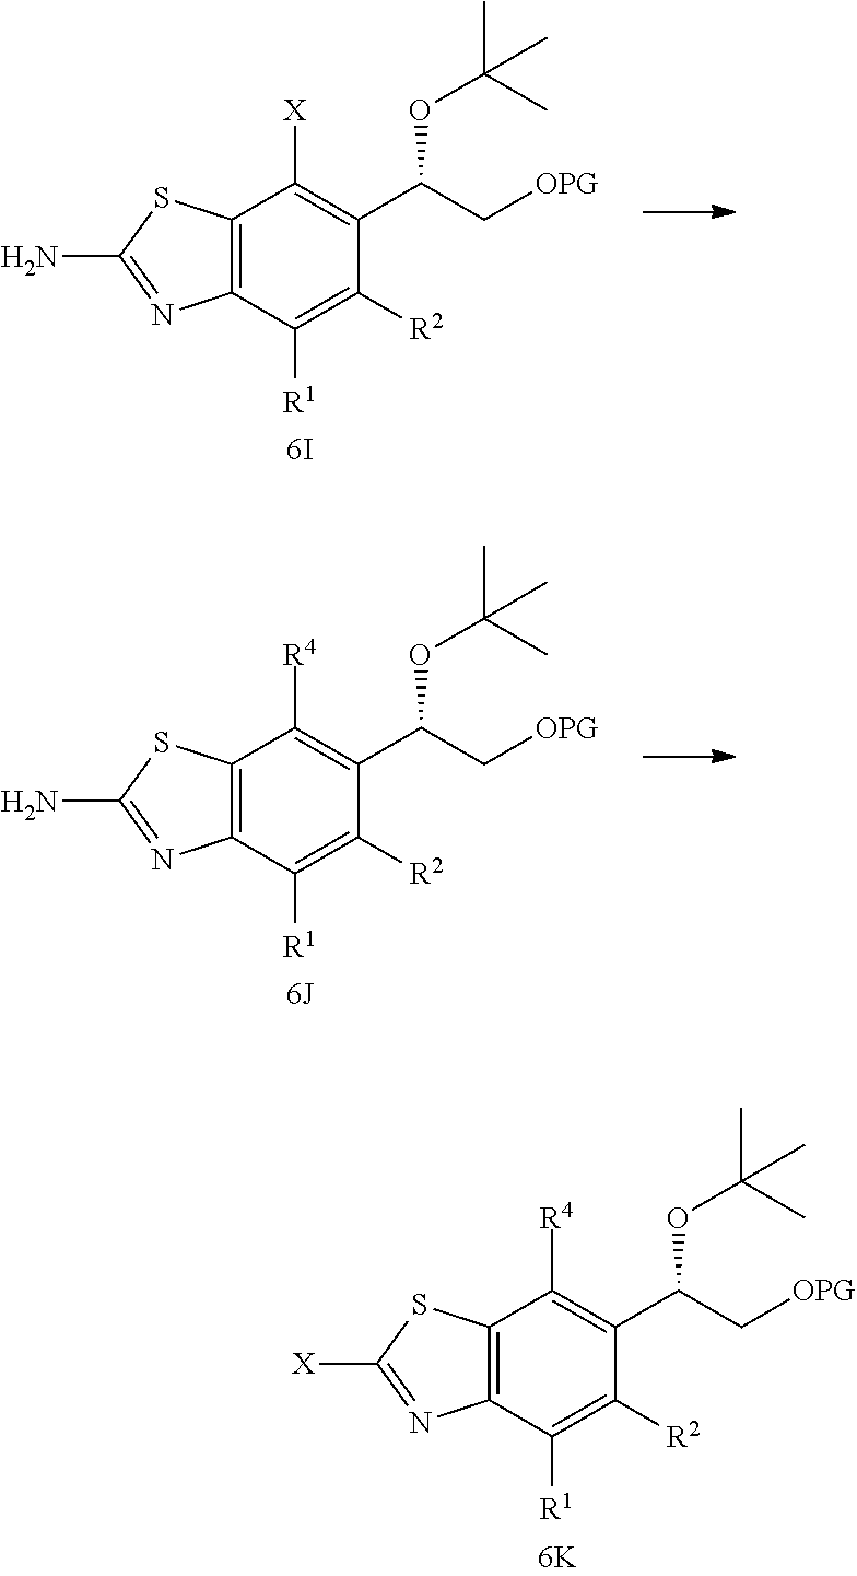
C12=C(C([R1])=C([R2])C(C(C[OPG])OC(C)(C)C)=C1[X])N=C(N)S2.C12=C(C([R1])=C([R2])C(C(C[OPG])OC(C)(C)C)=C1[R4])N=C(N)S2.C12=C(C([R1])=C([R2])C(C(C[OPG])OC(C)(C)C)=C1[R4])N=C([X])S2
